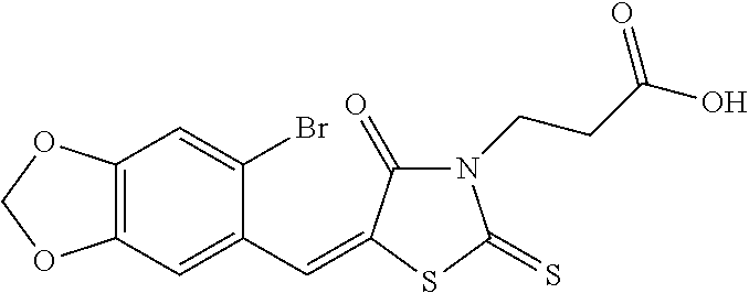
C12=C(OCO1)C=C(Br)C(C=C1C(=O)N(CCC(O)=O)C(=S)S1)=C2
